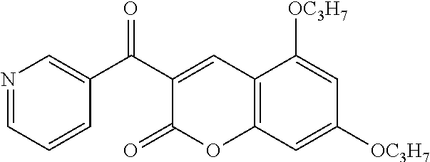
N1=CC=CC(C(C2=CC3=C(OC2=O)C=C([OC3H7])C=C3[OC3H7])=O)=C1
